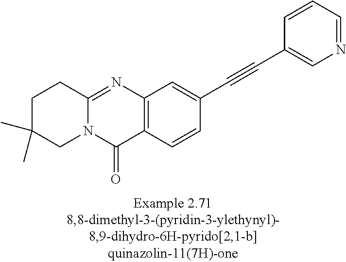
C1C(C)(C)CN2C(=NC3=C(C2=O)C=CC(C#CC2=CN=CC=C2)=C3)C1
